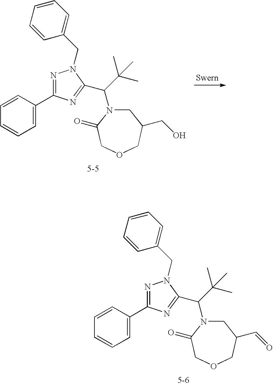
C1=C(C2=NN(CC3=CC=CC=C3)C(C(C(C)(C)C)N3CC(CO)COCC3=O)=N2)C=CC=C1.C1=C(C2=NN(CC3=CC=CC=C3)C(C(C(C)(C)C)N3CC(C=O)COCC3=O)=N2)C=CC=C1
